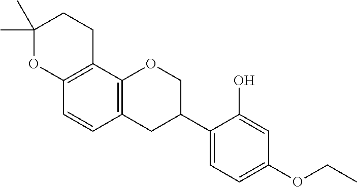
C1(C)(C)OC2=C(CC1)C1=C(C=C2)CC(C2=CC=C(OCC)C=C2O)CO1
